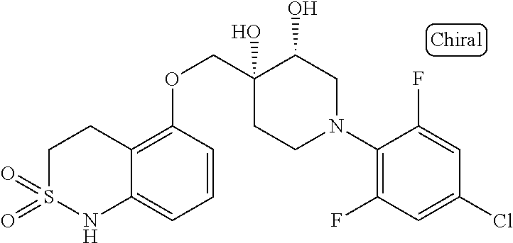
C1(N2CC(O)C(O)(COC3=C4C(=CC=C3)NS(=O)(=O)CC4)CC2)=C(F)C=C(Cl)C=C1F
